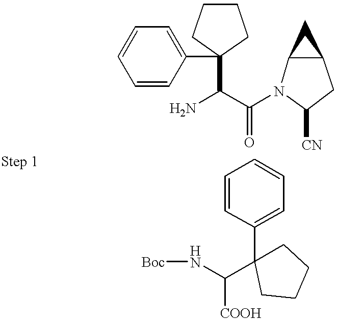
C(=O)(N1C2C(CC1[CN])C2)C(C1(C2=CC=CC=C2)CCCC1)N.C1=CC(C2(C(N[Boc])[COOH])CCCC2)=CC=C1
